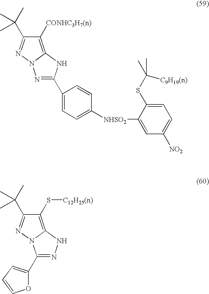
C1([CONHC3H7(n)])=C2N(N=C1C(C)(C)C)N=C(C1=CC=C([NHSO2]C3=CC([NO2])=CC=C3SC([C9H19(n)])(C)C)C=C1)N2.C1(S[C12H25(n)])=C2N(N=C1C(C)(C)C)C(C1=CC=CO1)=NN2
